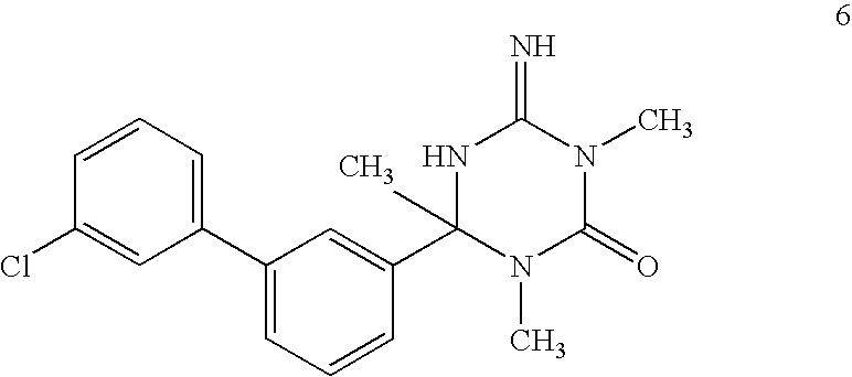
C1=CC(Cl)=CC(C2=CC=CC(C3(C)N(C)C(=O)N(C)C(=N)N3)=C2)=C1
